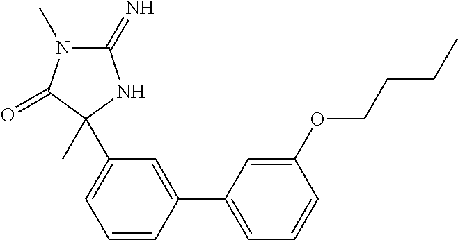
C1=CC(C2=CC=CC(OCCCC)=C2)=CC(C2(C)C(=O)N(C)C(=N)N2)=C1
